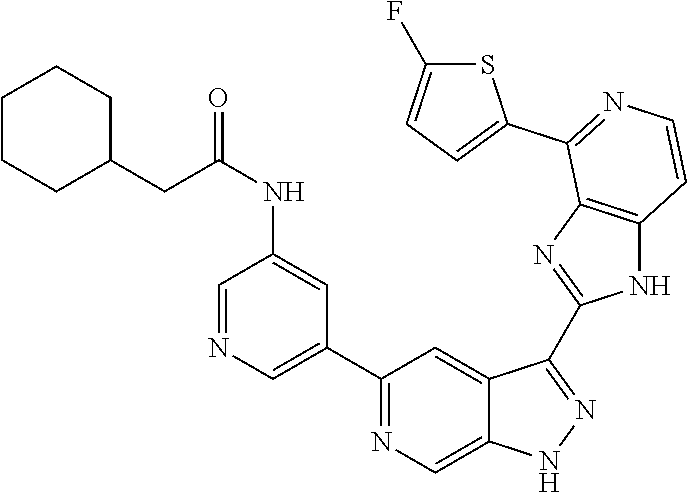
C1(C2=NC=C3C(=C2)C(C2=NC4=C(N2)C=CN=C4C2=CC=C(F)S2)=NN3)=CN=CC(NC(CC2CCCCC2)=O)=C1
